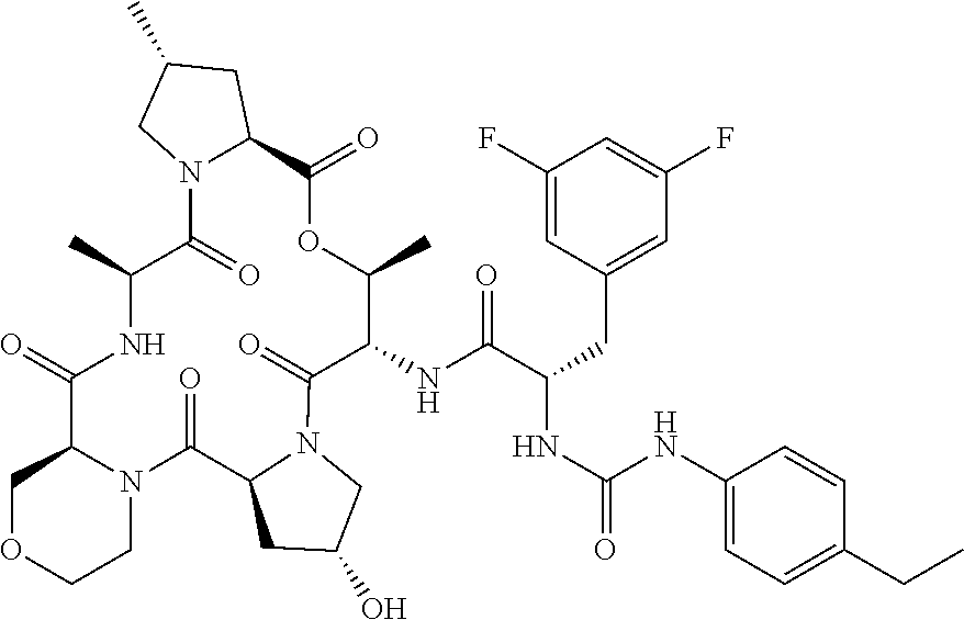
C1OCCN2C1C(=O)NC(C)C(=O)N1C(CC(C)C1)C(=O)OC(C)C(NC(C(NC(=O)NC1=CC=C(CC)C=C1)CC1=CC(F)=CC(F)=C1)=O)C(=O)N1CC(O)CC1C2=O
